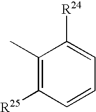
C1(C)=C([R25])C=CC=C1[R24]
